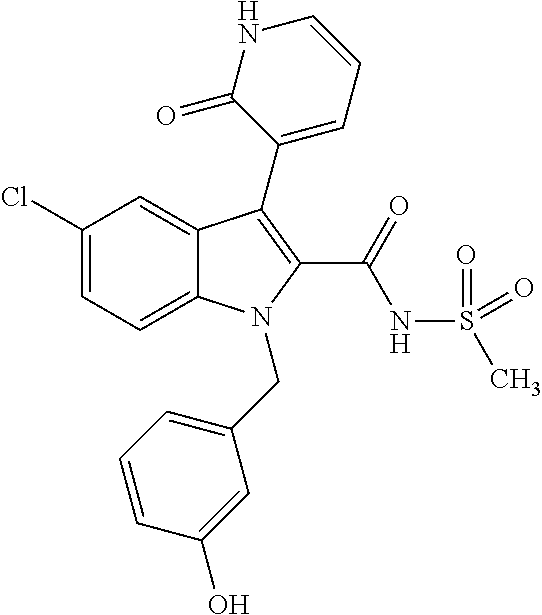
C1(Cl)=CC=C2C(=C1)C(C1=CC=CNC1=O)=C(C(NS(C)(=O)=O)=O)N2CC1=CC=CC(O)=C1
